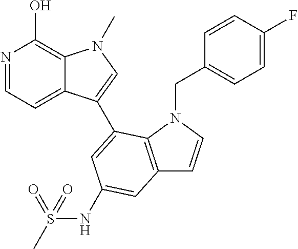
N1=CC=C2C(=C1O)N(C)C=C2C1=CC(NS(C)(=O)=O)=CC2=C1N(CC1=CC=C(F)C=C1)C=C2
